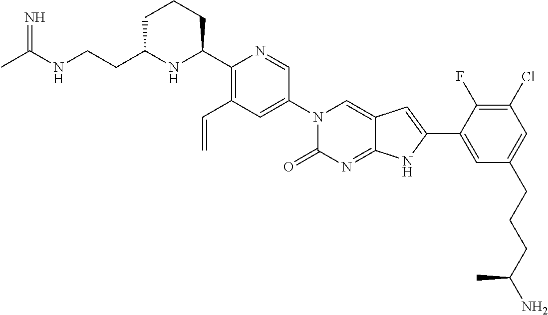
C1C(CCNC(C)=N)NC(C2=C(C=C)C=C(N3C(=O)N=C4C(=C3)C=C(C3=CC(CCCC(N)C)=CC(Cl)=C3F)N4)C=N2)CC1
